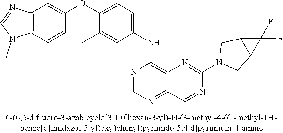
C12=C(C=CC(OC3=CC=C(NC4=C5C(=NC=N4)C=NC(N4CC6C(C4)C6(F)F)=N5)C=C3C)=C1)N(C)C=N2
